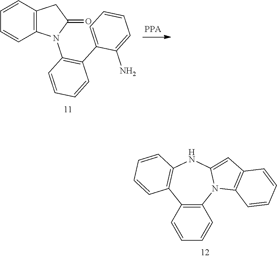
C12=C(N3C(=CC4=C3C=CC=C4)NC3=C1C=CC=C3)C=CC=C2.C1=CC2=C(C=C1)N(C1=C(C3=CC=CC=C3N)C=CC=C1)C(=O)C2
